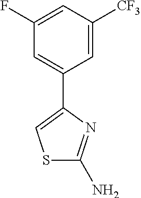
S1C(N)=NC(C2=CC(F)=CC([CF3])=C2)=C1
